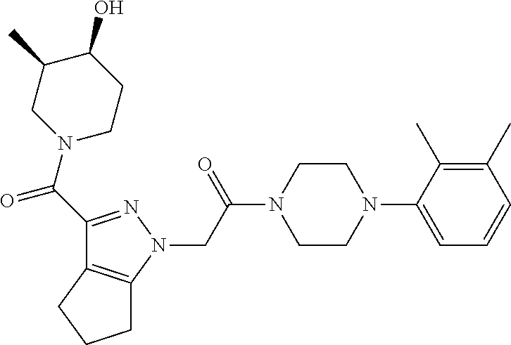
C(C(N1CCN(C2=CC=CC(C)=C2C)CC1)=O)N1N=C(C(N2CCC(O)C(C)C2)=O)C2=C1CCC2
